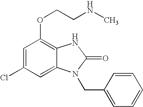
C1=C(Cl)C=C2C(=C1OCCNC)NC(=O)N2CC1=CC=CC=C1
